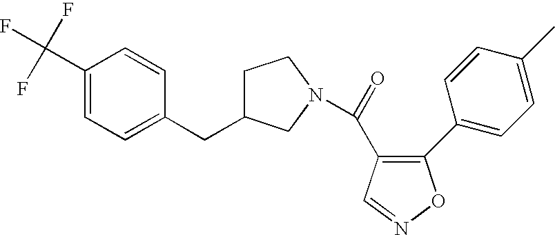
C1C(CC2=CC=C(C(F)(F)F)C=C2)CN(C(=O)C2=C(C3=CC=C(C)C=C3)ON=C2)C1
